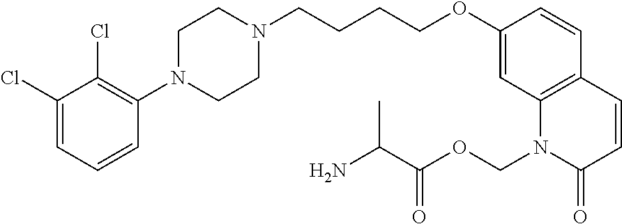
C1(Cl)=CC=CC(N2CCN(CCCCOC3=CC4=C(C=C3)C=CC(=O)N4COC(C(N)C)=O)CC2)=C1Cl
